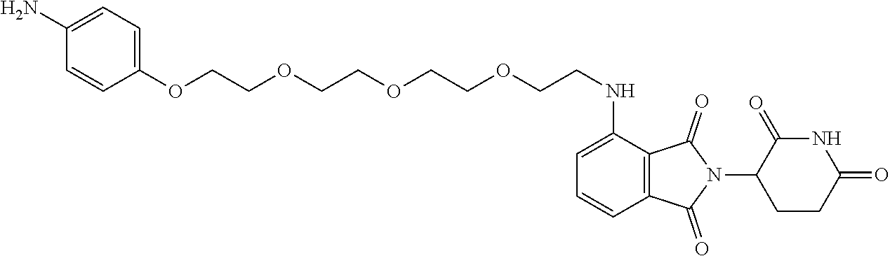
C1(OCCOCCOCCOCCNC2=CC=CC3=C2C(=O)N(C2CCC(=O)NC2=O)C3=O)=CC=C(N)C=C1
